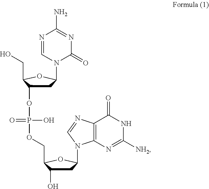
C1C(OP(O)(=O)OCC2C(O)CC(N3C4=C(N=C3)C(=O)NC([NH2])=N4)O2)C(CO)OC1N1C(=O)N=C(N)N=C1
